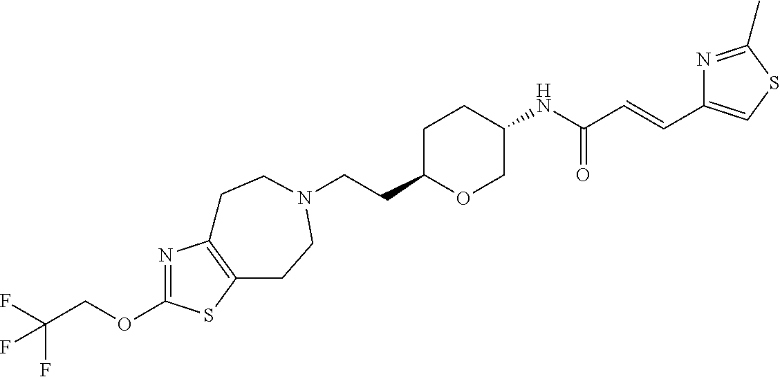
C(CC1OCC(NC(C=CC2=CSC(C)=N2)=O)CC1)N1CCC2=C(N=C(OCC(F)(F)F)S2)CC1
